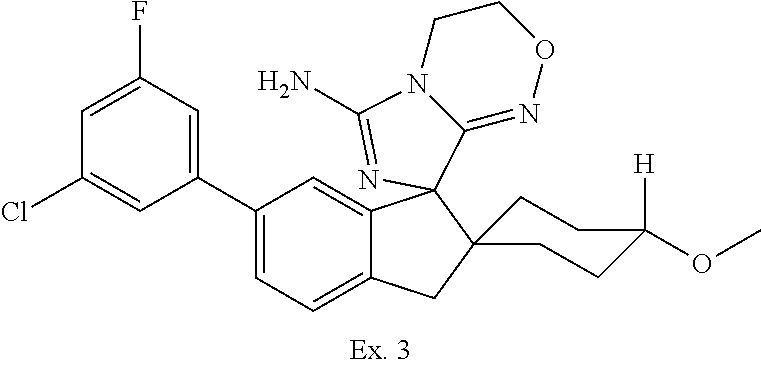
C1(F)=CC(Cl)=CC(C2=CC=C3C(=C2)C2(C4=NOCCN4C(N)=N2)C2(C3)CCC(OC)([H])CC2)=C1
